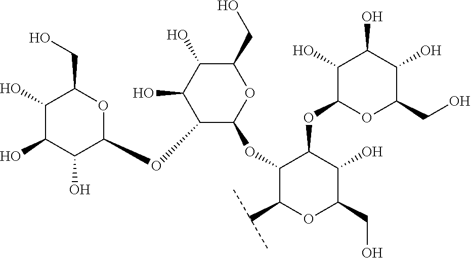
C1(O)C(O)C(O)C(OC2C(OC3OC(CO)C(O)C(O)C3OC3C(O)C(O)C(O)C(CO)O3)C(C(C)C)OC(CO)C2O)OC1CO
